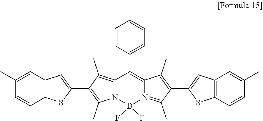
B1(F)(F)N2C(=C(C)C(C3=CC4=C(S3)C=CC(C)=C4)=C2C)C(C2=CC=CC=C2)=C2C(C)=C(C3=CC4=C(S3)C=CC(C)=C4)C(C)=N12
